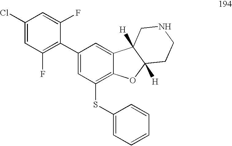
C1(Cl)=CC(F)=C(C2=CC(SC3=CC=CC=C3)=C3C(=C2)C2([H])C([H])(O3)CCNC2)C(F)=C1
